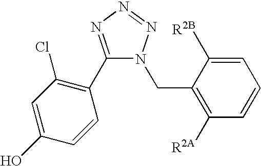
C1(C2=C(Cl)C=C(O)C=C2)=NN=NN1CC1=C([R2A])C=CC=C1[R2B]
